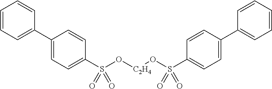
C1(C2=CC=CC=C2)=CC=C(S(O[C2H4]OS(C2=CC=C(C3=CC=CC=C3)C=C2)(=O)=O)(=O)=O)C=C1
